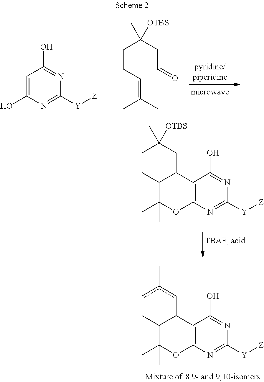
C1=C(O)N=C([Y][Z])N=C1O.C(CC=C(C)C)C(CC=O)(C)[OTBS].C12=C(N=C([Y][Z])N=C1O)OC(C)(C)C1C2cc(C)cC1.C12=C(N=C([Y][Z])N=C1O)OC(C)(C)C1C2CC(C)([OTBS])CC1
